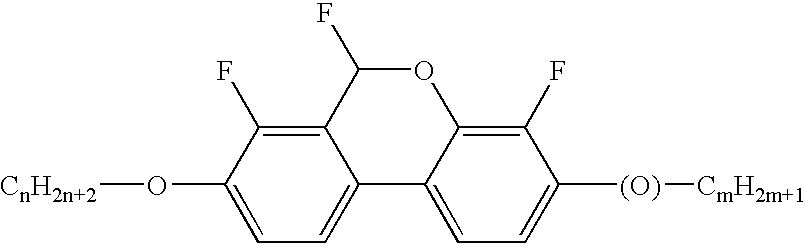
C12=C(F)C(O[CnH2n+2])=CC=C1C1=CC=C([(O)][CmH2m+1])C(F)=C1OC2F
